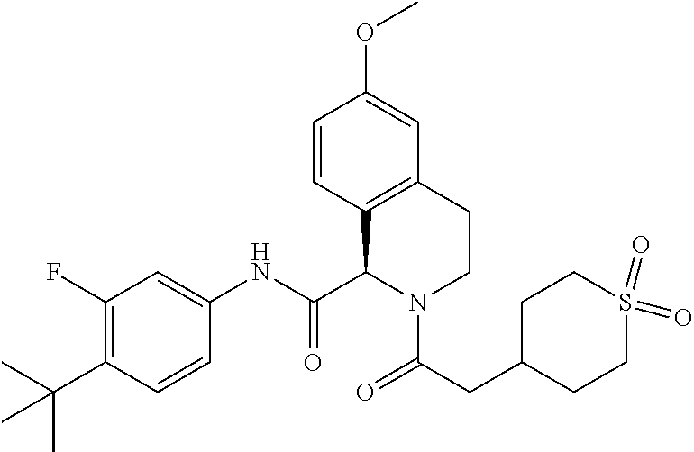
C1(F)=C(C(C)(C)C)C=CC(NC(C2C3=C(CCN2C(=O)CC2CCS(=O)(=O)CC2)C=C(OC)C=C3)=O)=C1
